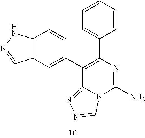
C12=C(C=C(C3=C(C4=CC=CC=C4)N=C(N)N4C3=NN=C4)C=C1)C=NN2
